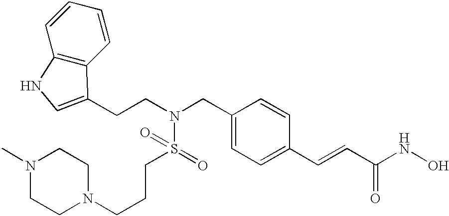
C(C1=CC=C(C=CC(NO)=O)C=C1)N(CCC1=CNC2=C1C=CC=C2)S(=O)(=O)CCCN1CCN(C)CC1
